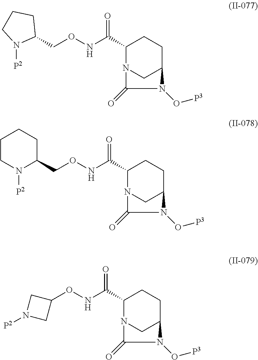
C1(C(NOCC2CCCN2[P2])=O)N2CC(CC1)N(O[P3])C2=O.C1(C(NOC2CN([P2])C2)=O)N2CC(CC1)N(O[P3])C2=O.C1(C(NOCC2CCCCN2[P2])=O)N2CC(CC1)N(O[P3])C2=O
